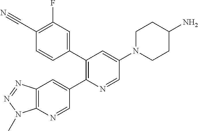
C1(C2=C(C3=CC(F)=C(C#N)C=C3)C=C(N3CCC(N)CC3)C=N2)=CC2=C(N=C1)N(C)N=N2
